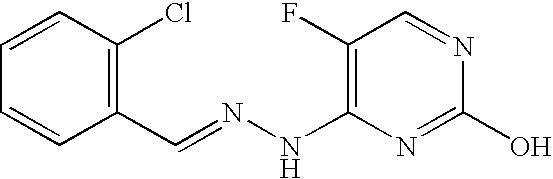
N(C1=C(F)C=NC(O)=N1)N=CC1=C(Cl)C=CC=C1
